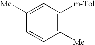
C1=C([Me])C=CC([Me])=C1[m-Tol]
